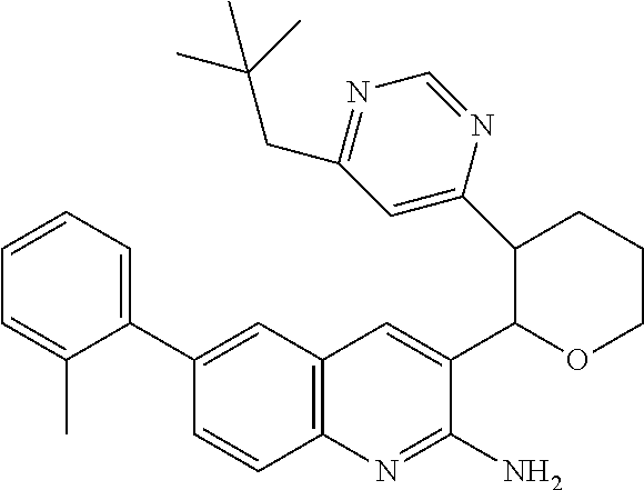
C1(C2=CC3=C(C=C2)N=C(N)C(C2OCCCC2C2=CC(CC(C)(C)C)=NC=N2)=C3)=CC=CC=C1C
